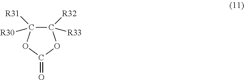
C1([R32])([R33])C([R30])([R31])OC(=O)O1
